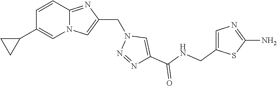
N12C(=NC(CN3N=NC(C(NCC4=CN=C(N)S4)=O)=C3)=C1)C=CC(C1CC1)=C2
